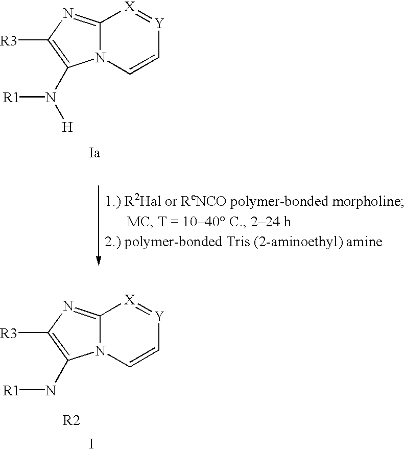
N12C(=NC([R3])=C1N([R1])[H])[X]=[Y]C=C2.N12C(=NC([R3])=C1N[R1])[X]=[Y]C=C2.[R2].I
